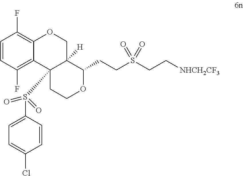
C1=CC(F)=C2C(=C1F)OCC1([H])C2(S(C2=CC=C(Cl)C=C2)(=O)=O)CCOC1CCS(CC[NHCH2CF3])(=O)=O
